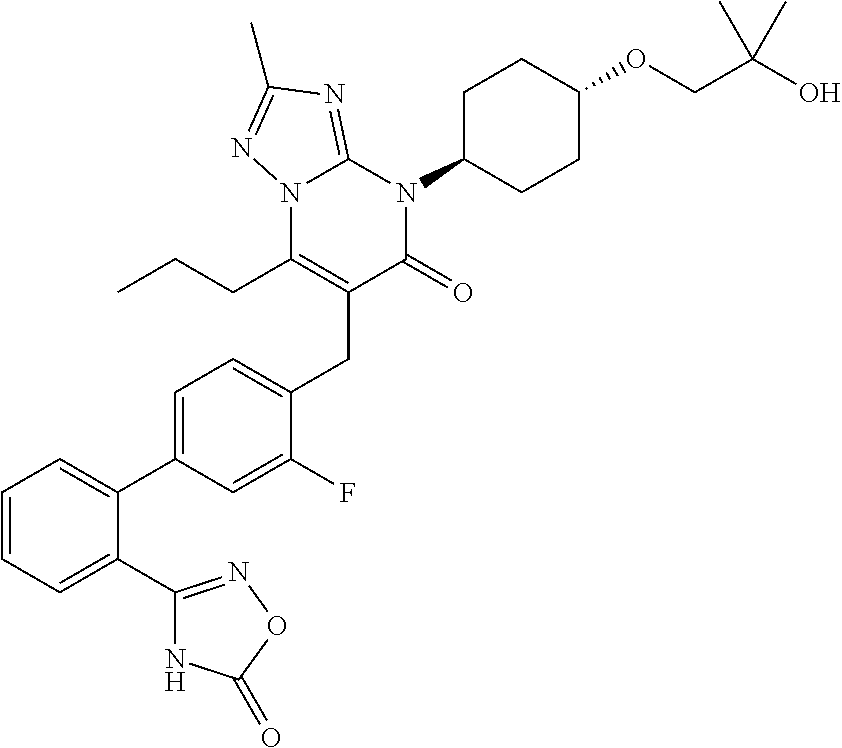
C1(C2=NOC(=O)N2)=CC=CC=C1C1=CC=C(CC2=C(CCC)N3C(=NC(C)=N3)N(C3CCC(OCC(O)(C)C)CC3)C2=O)C(F)=C1
